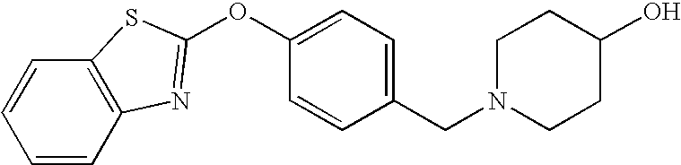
C1=CC(CN2CCC(O)CC2)=CC=C1OC1=NC2=C(C=CC=C2)S1
